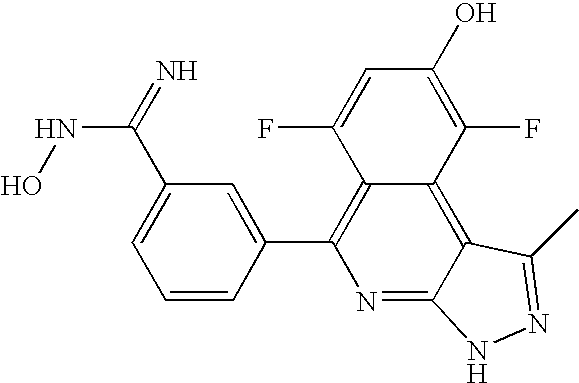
C1=CC(C2=C3C(=C4C(=N2)NN=C4C)C(F)=C(O)C=C3F)=CC(C(=N)NO)=C1
